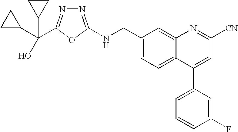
C1(CNC2=NN=C(C(C3CC3)(O)C3CC3)O2)=CC=C2C(=C1)N=C([CN])C=C2C1=CC=CC(F)=C1
